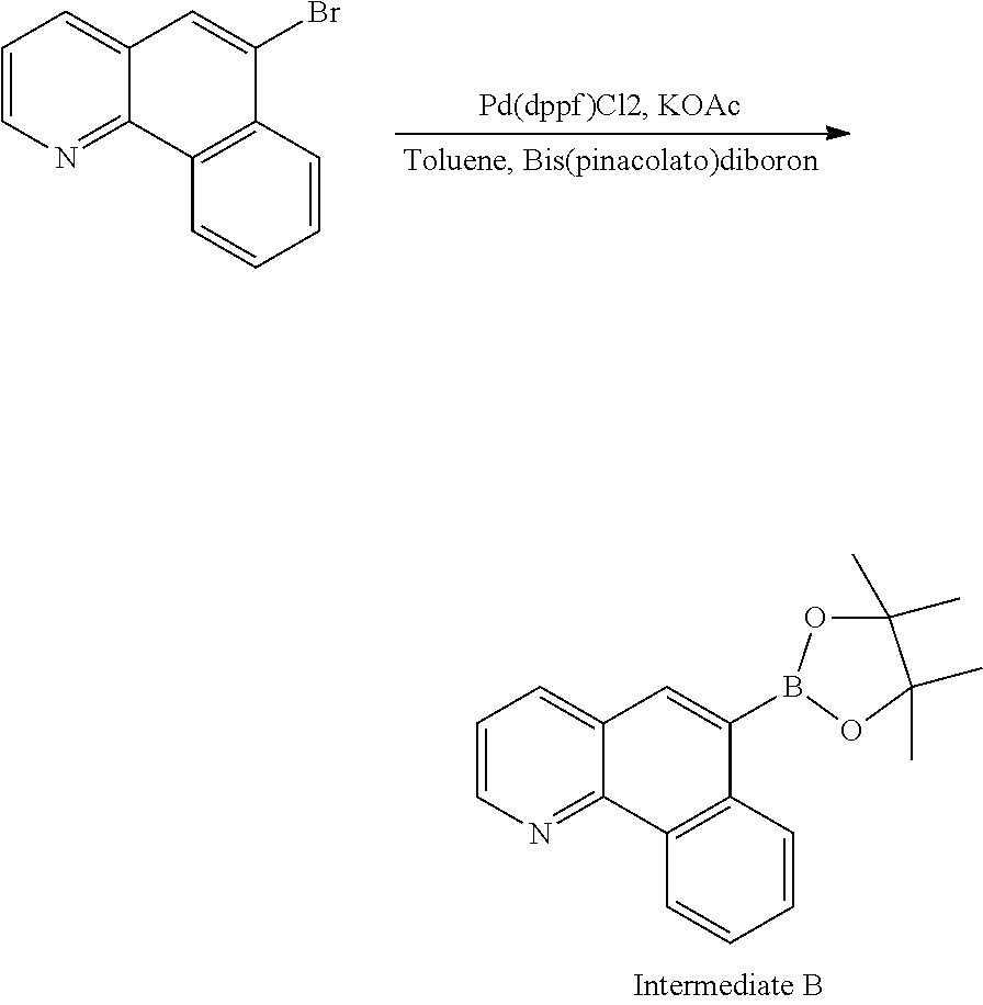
C1=CN=C2C(=C1)C=C(B1OC(C)(C)C(C)(C)O1)C1=C2C=CC=C1.C1=CN=C2C(=C1)C=C(Br)C1=C2C=CC=C1
